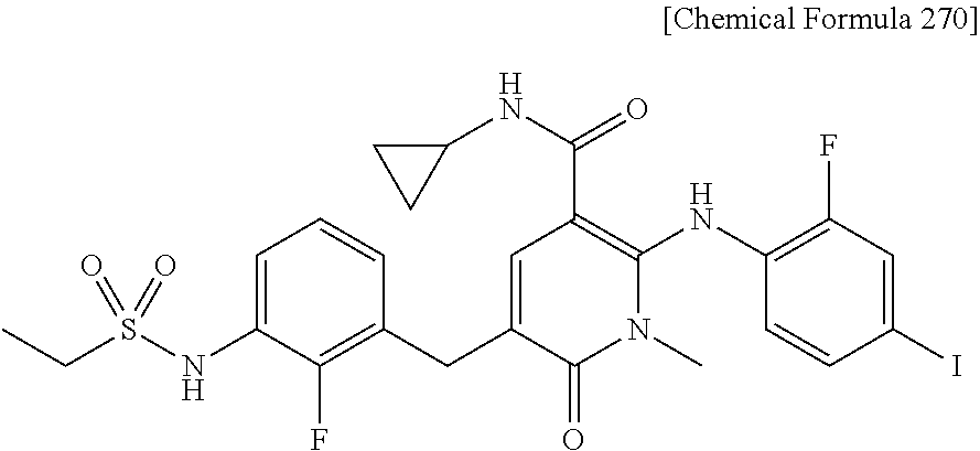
C1=C(NS(CC)(=O)=O)C(F)=C(CC2=CC(C(NC3CC3)=O)=C(NC3=C(F)C=C(I)C=C3)N(C)C2=O)C=C1
